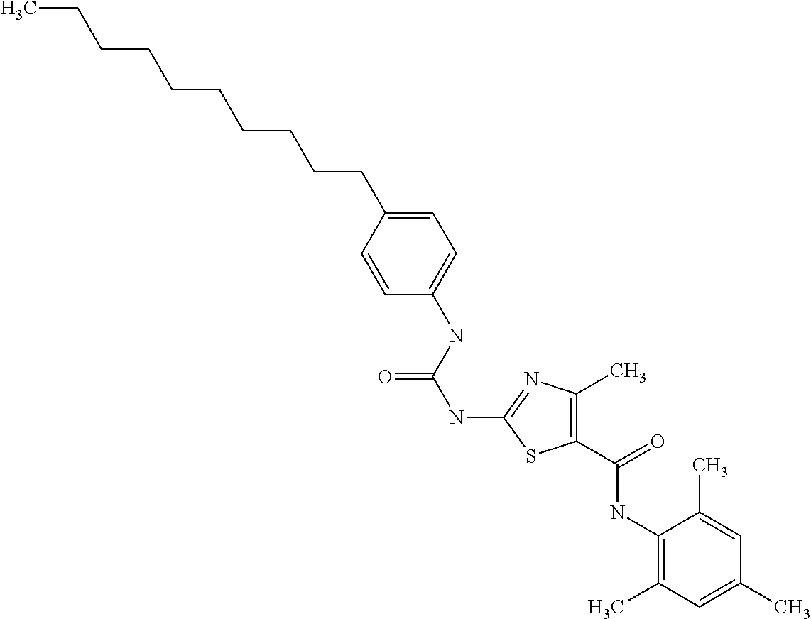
C1=CC(CCCCCCCCCC)=CC=C1NC(NC1=NC(C)=C(C(NC2=C(C)C=C(C)C=C2C)=O)S1)=O
